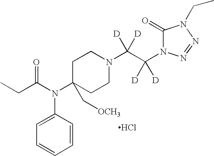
C1=CC(N(C2(C[OCH3])CCN(C(C(N3C(=O)N(CC)N=N3)([D])[D])([D])[D])CC2)C(=O)CC)=CC=C1.Cl
